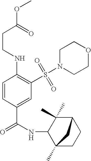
C1=CC(C(=O)NC2C3(C)CCC(C2(C)C)C3)=CC(S(N2CCOCC2)(=O)=O)=C1NCCC(OC)=O
